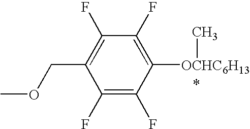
C1(F)=C(F)C([OCHC6H13]C)=C(F)C(F)=C1COC
